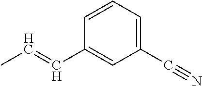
C1(C#N)=CC=CC(C=CC)=C1
